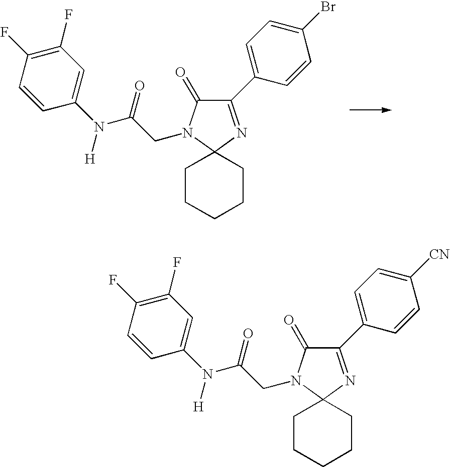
C1(C2=CC=C(Br)C=C2)=NC2(N(CC(N(C3=CC(F)=C(F)C=C3)[H])=O)C1=O)CCCCC2.C1(C2=CC=C([CN])C=C2)=NC2(N(CC(N(C3=CC(F)=C(F)C=C3)[H])=O)C1=O)CCCCC2
